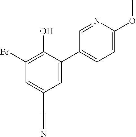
C1=C(C#N)C=C(C2=CC=C(OC)N=C2)C(O)=C1Br
